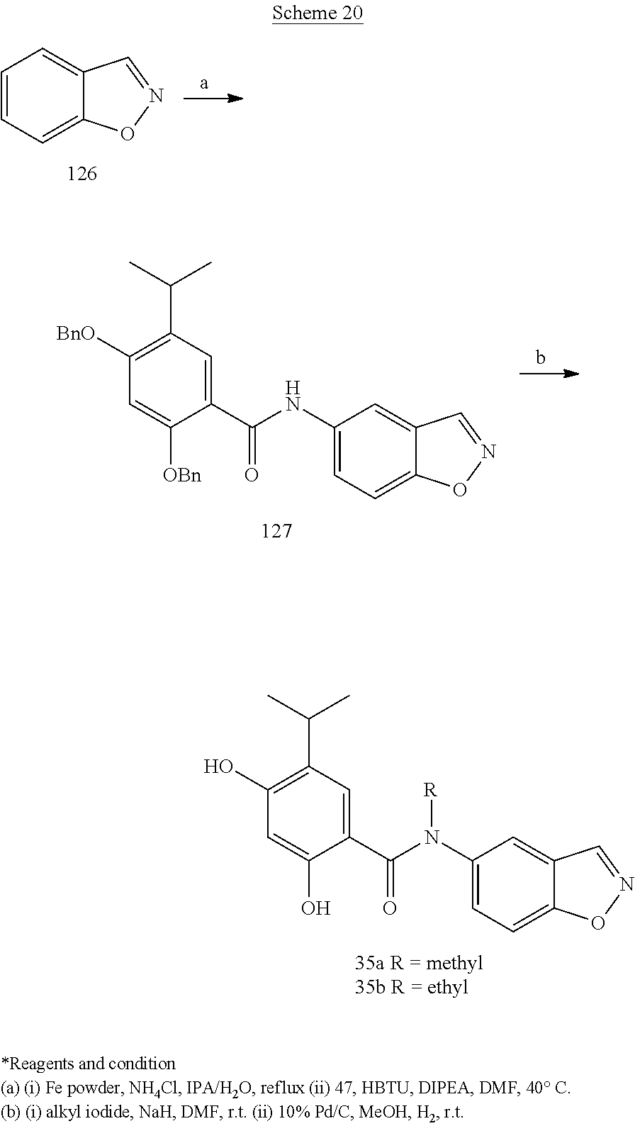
C1(O)=C(C(C)C)C=C(C(=O)N(C2=CC=C3C(=C2)C=NO3)[R])C(O)=C1.C1=CC=C2C(=C1)C=NO2.C1([BnO])=C(C(C)C)C=C(C(=O)NC2=CC=C3C(=C2)C=NO3)C([OBn])=C1
